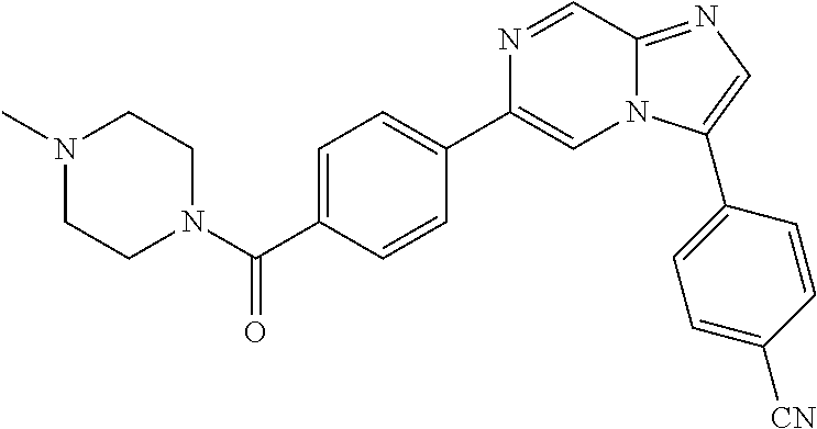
C1=C(C(N2CCN(C)CC2)=O)C=CC(C2=CN3C(=NC=C3C3=CC=C([CN])C=C3)C=N2)=C1
